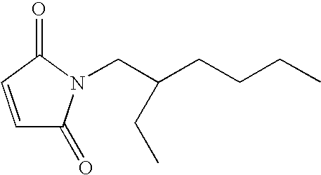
C1=CC(=O)N(CC(CCCC)CC)C1=O
